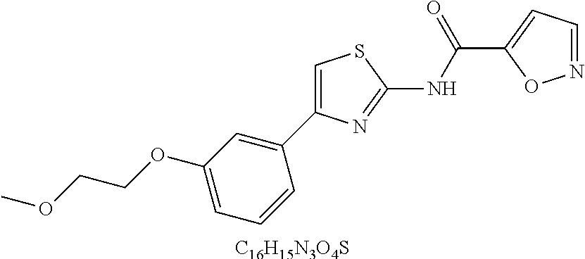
C1(OCCOC)=CC=CC(C2=CSC(NC(C3=CC=NO3)=O)=N2)=C1.[C16H15N3O4S]
